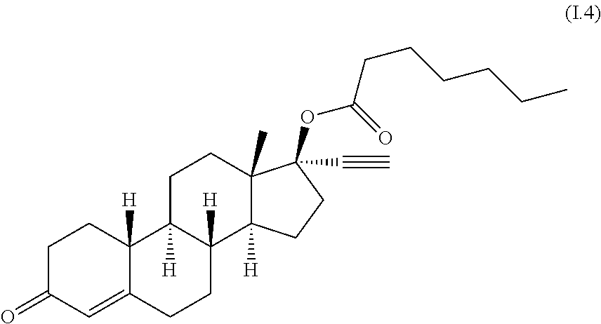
C1C(=O)C=C2C([H])(C1)C1([H])C([H])(CC2)C2([H])C(C)(CC1)C(OC(CCCCCC)=O)(C#C)CC2
